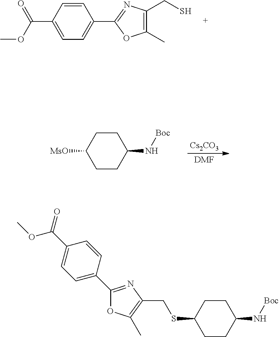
C1(C)=C(CS)N=C(C2=CC=C(C(=O)OC)C=C2)O1.[Cs2CO3].[DMF].C1CC([MsO])CCC1N[Boc].C1CC(SCC2=C(C)OC(C3=CC=C(C(OC)=O)C=C3)=N2)CCC1N[Boc]
